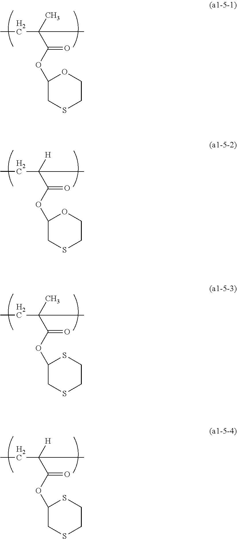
CCC(C)(C(OC1CSCCO1)=O)C.CCC([H])(C(OC1CSCCO1)=O)C.CCC(C)(C(OC1CSCCS1)=O)C.CCC([H])(C(OC1CSCCS1)=O)C
